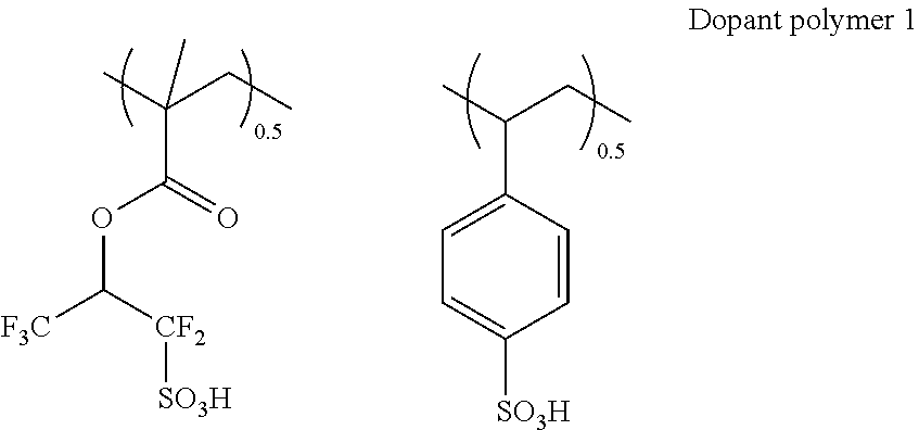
CC(CC)(C(=O)OC([F3C])[CF2][SO3H])C.CC(CC)C1=CC=C([SO3H])C=C1
